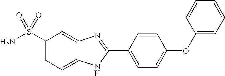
C1(S(N)(=O)=O)=CC=C2C(=C1)N=C(C1=CC=C(OC3=CC=CC=C3)C=C1)N2
